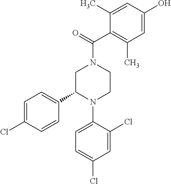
C1C(C2=CC=C(Cl)C=C2)N(C2=CC=C(Cl)C=C2Cl)CCN1C(=O)C1=C(C)C=C(O)C=C1C
